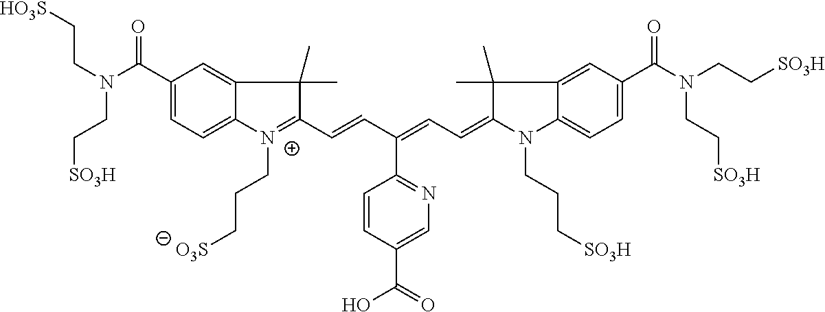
C1(C(N(CC[HO3S])CC[SO3H])=O)=CC=C2C(=C1)C(C)(C)C(C=CC(=CC=C1N(CCC[SO3H])C3=CC=C(C(N(CC[SO3H])CC[SO3H])=O)C=C3C1(C)C)C1=NC=C(C(O)=O)C=C1)=[N+]2CCC[O3S]
